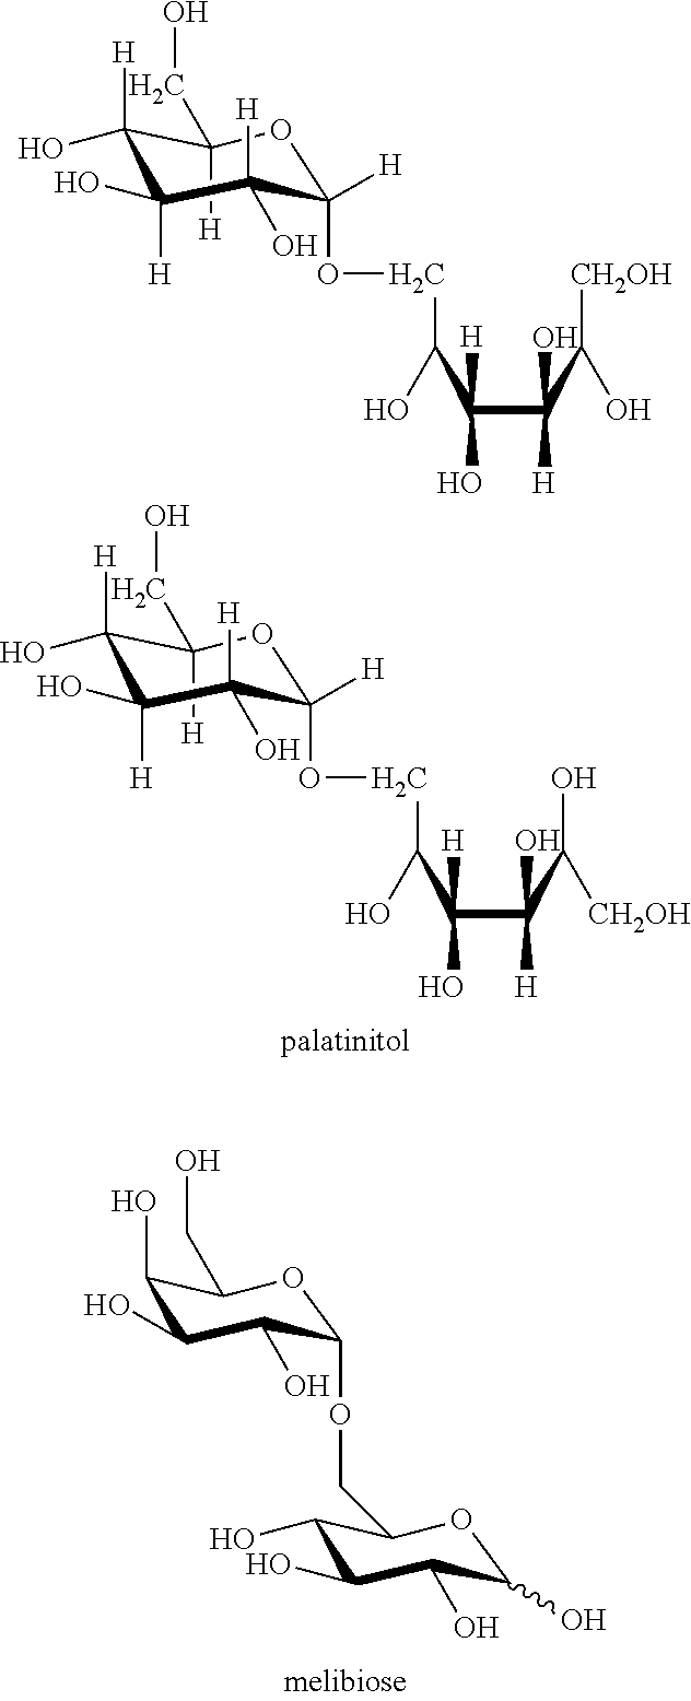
C1([H])(O)C(CO)([H])OC(OCC(O)C(C(C([CH2OH])O)(O)[H])([H])O)([H])C(O)([H])C1(O)[H].C1([H])(O)C(CO)([H])OC(OCC(O)C(C(C(O)[CH2OH])(O)[H])([H])O)([H])C(O)([H])C1(O)[H].C1(O)C(CO)OC(OCC2C(O)C(O)C(O)C(O)O2)C(O)C1O
